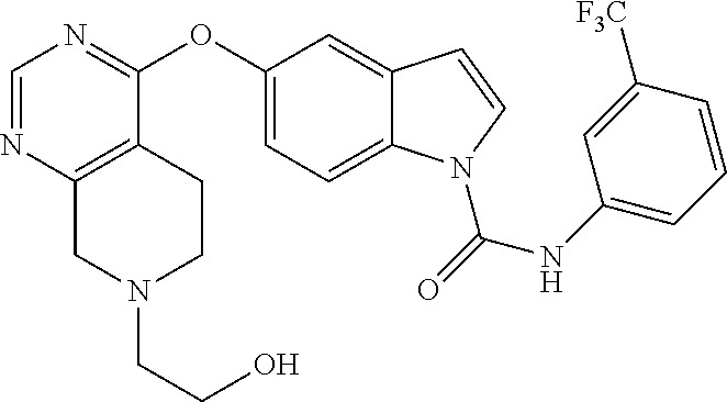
C1(OC2=NC=NC3=C2CCN(CCO)C3)=CC=C2C(=C1)C=CN2C(=O)NC1=CC=CC([F3C])=C1
